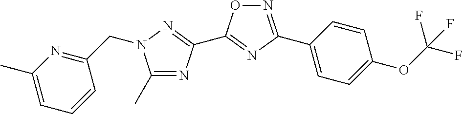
C1(C)=NC(C2=NC(C3=CC=C(OC(F)(F)F)C=C3)=NO2)=NN1CC1=NC(C)=CC=C1
